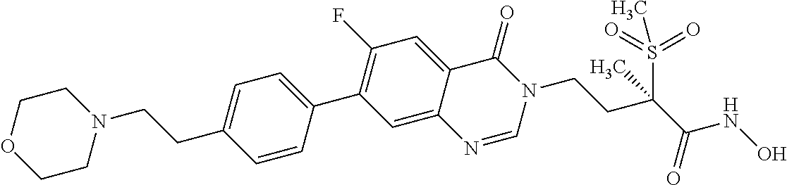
C1(F)=C(C2=CC=C(CCN3CCOCC3)C=C2)C=C2C(=C1)C(=O)N(CCC(C(NO)=O)(C)S(=O)(=O)C)C=N2
